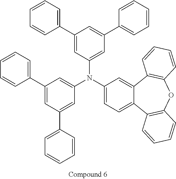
C1=C(C2=CC=CC=C2)C=C(N(C2=CC(C3=CC=CC=C3)=CC(C3=CC=CC=C3)=C2)C2=CC=C3C(=C2)C2=C(OC4=C3C=CC=C4)C=CC=C2)C=C1C1=CC=CC=C1
